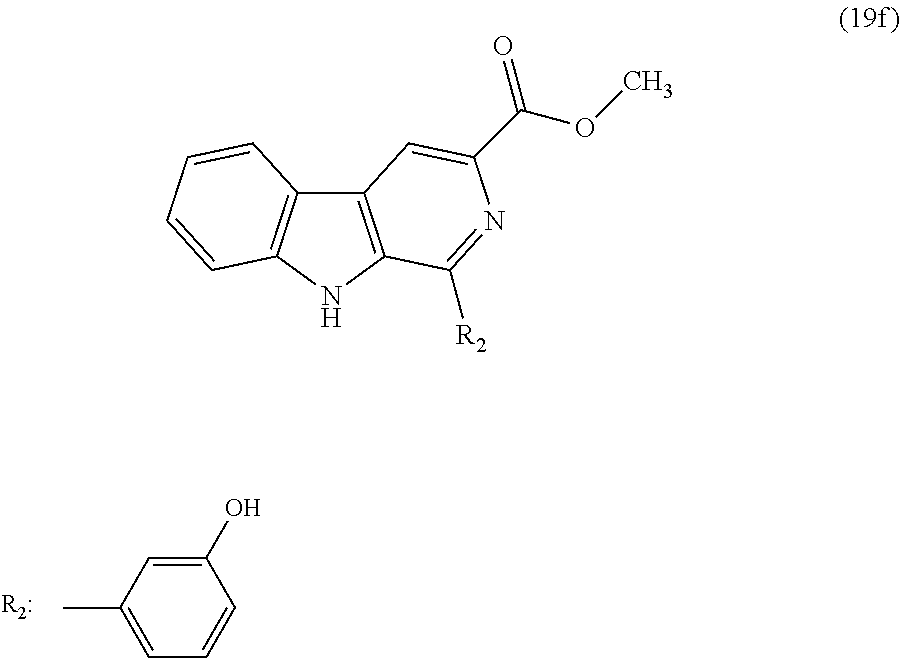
CC1=CC=CC(O)=C1.C12=C(NC3=C1C=CC=C3)C([R2])=NC(C(OC)=O)=C2
